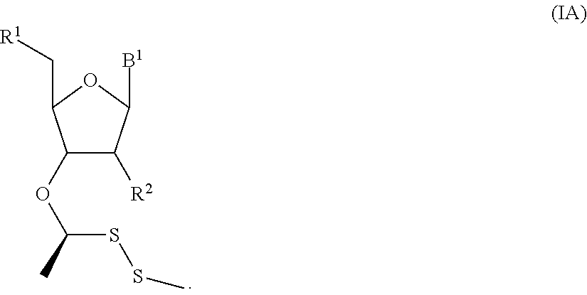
C1(OC(SSC)C)C([R2])C([B1])OC1C[R1]
